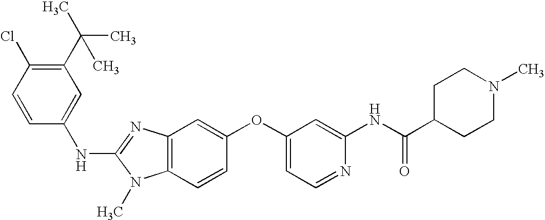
C1(C(C)(C)C)=C(Cl)C=CC(NC2=NC3=C(N2C)C=CC(OC2=CC=NC(NC(C4CCN(C)CC4)=O)=C2)=C3)=C1
